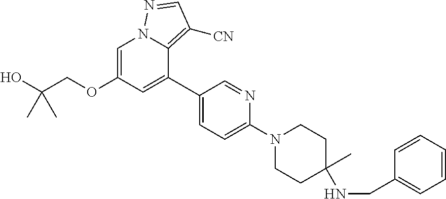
C1=C(OCC(O)(C)C)C=C(C2=CC=C(N3CCC(C)(NCC4=CC=CC=C4)CC3)N=C2)C2=C([CN])C=NN12
